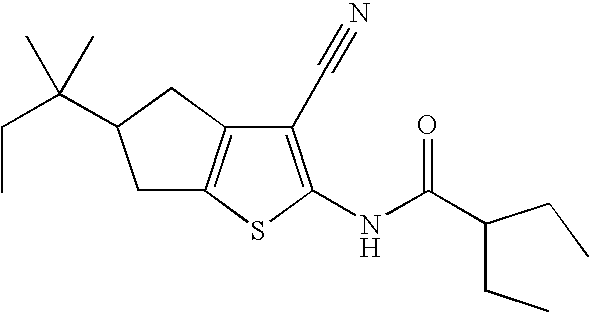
C1(C#N)=C(NC(C(CC)CC)=O)SC2=C1CC(C(CC)(C)C)C2
